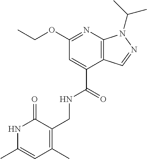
O(C1=NC2=C(C(C(=O)NCC3=C(C)C=C(C)NC3=O)=C1)C=NN2C(C)C)CC
